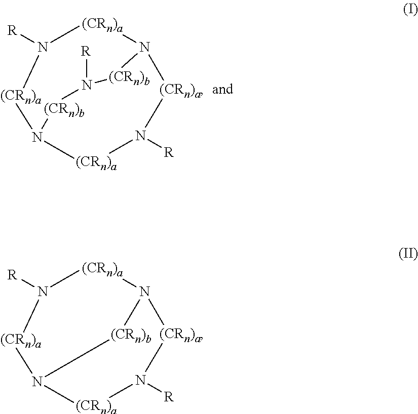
N1([R])[(CRn)a]N2[(CRn)b]N([R])[(CRn)b]N([(CRn)a]1)[(CRn)a]N([R])[(CRn)a]2.N1([R])[(CRn)a]N2[(CRn)a]N([R])[(CRn)a]N([(CRn)a]1)[(CRn)b]2
